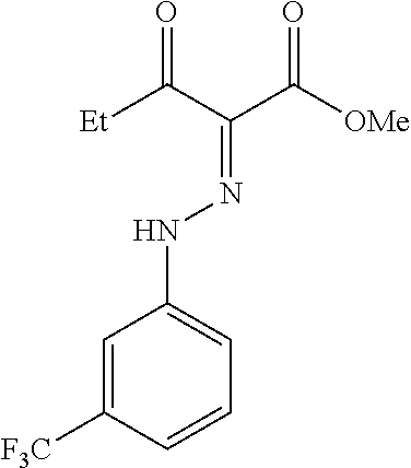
C1=C([F3C])C=CC=C1NN=C(C([OMe])=O)C([Et])=O
